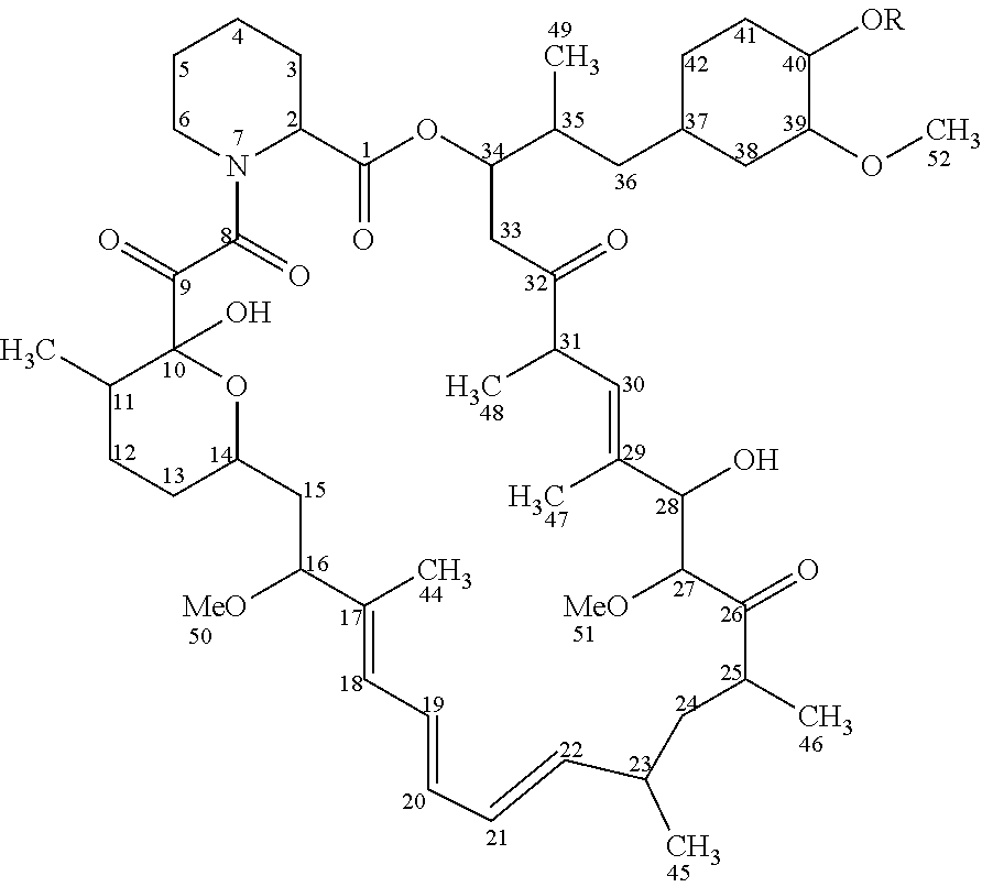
C1CN2C(CC1)C(=O)OC(C(CC1CC(OC)C([OR])CC1)C)CC(=O)C(C)C=C(C)C(O)C([MeO])C(=O)C(C)CC(C)C=CC=CC=C(C)C([MeO])CC1CCC(C)C(O)(C(=O)C2=O)O1
